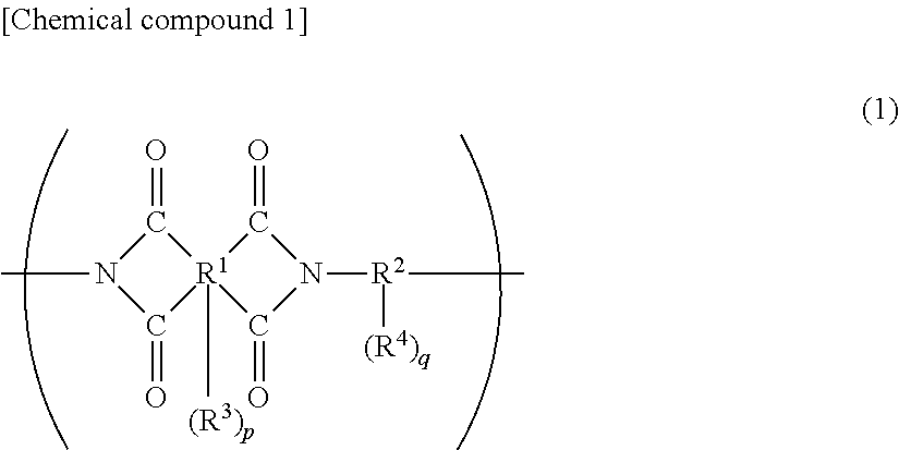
C1(=O)N(C)C(=O)[R1]12([(R3)p])C(=O)N([R2]([(R4)q])C)C2=O
